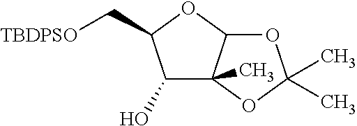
C1(O)C2(C)C(OC1C[TBDPSO])OC(C)(C)O2
